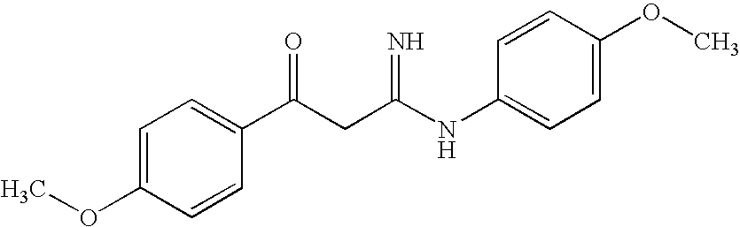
C1=C(OC)C=CC(C(CC(NC2=CC=C(OC)C=C2)=N)=O)=C1
